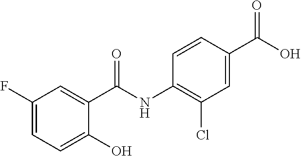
C1(O)=CC=C(F)C=C1C(NC1=C(Cl)C=C(C(O)=O)C=C1)=O
